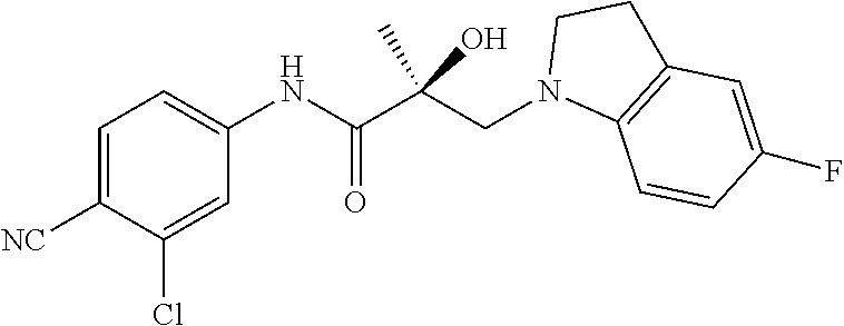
C1=C([NC])C(Cl)=CC(NC(C(CN2C3=C(CC2)C=C(F)C=C3)(C)O)=O)=C1
